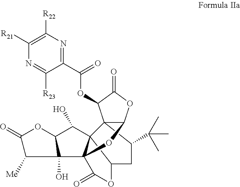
C123C(C(C)(C)C)CC4C15C(O)C1OC(=O)C([Me])C1(O)C5(OC2OC(=O)C3OC(C1=NC([R22])=C([R21])N=C1[R23])=O)C(=O)O4
